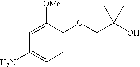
C1=C(OCC(O)(C)C)C([OMe])=CC(N)=C1
